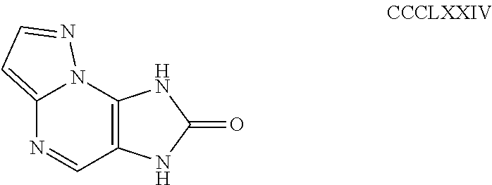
C12=CC=NN1C1=C(C=N2)NC(=O)N1
